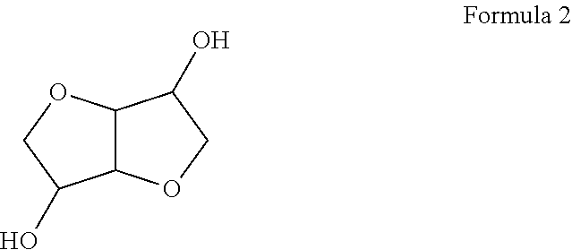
C12C(OCC1O)C(O)CO2
